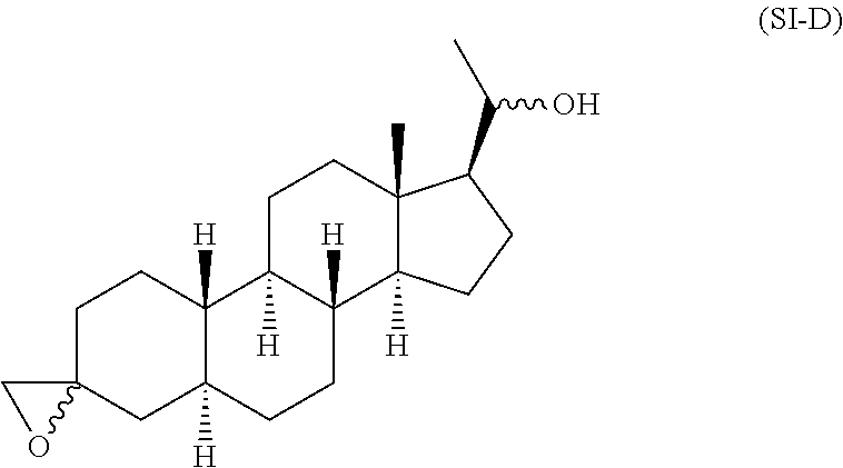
C12(CC3([H])C([H])(CC1)C1([H])CCC4(C)C(C(C)O)CCC4([H])C1([H])CC3)CO2
